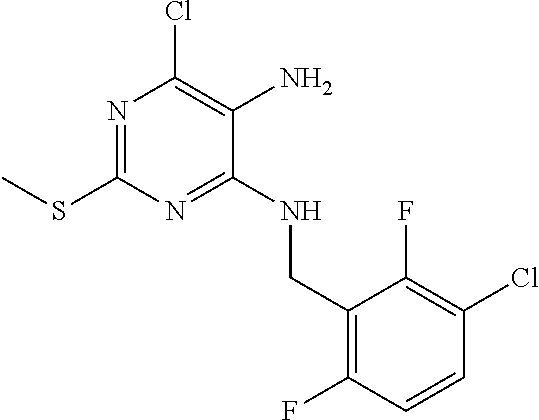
CSC1=NC(Cl)=C(N)C(NCC2=C(F)C=CC(Cl)=C2F)=N1
